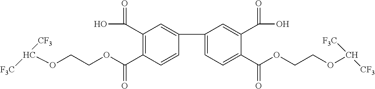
C1=C(C2=CC(C(O)=O)=C(C(OCCOC([F3C])[CF3])=O)C=C2)C=C(C(O)=O)C(C(OCCOC([CF3])[F3C])=O)=C1
